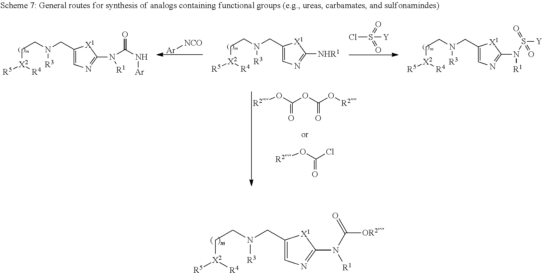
C([X2]([R4])[R5])CN([R3])CC1=CN=C(N(C(=O)[OR2])[R1])[X1]1.C([X2]([R4])[R5])CN([R3])CC1=CN=C(N(C(N[Ar])=O)[R1])[X1]1.C([X2]([R4])[R5])CN([R3])CC1=CN=C([NHR1])[X1]1.[R2]OC(OC(O[R2])=O)=O.[R2]OC(Cl)=O.[Ar][NCO].ClS(=O)(=O)[Y].C([X2]([R4])[R5])CN([R3])CC1=CN=C(N(S(=O)([Y])=O)[R1])[X1]1
